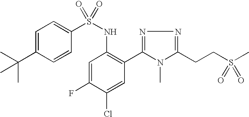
C1=C(C(C)(C)C)C=CC(S(NC2=C(C3=NN=C(CCS(C)(=O)=O)N3C)C=C(Cl)C(F)=C2)(=O)=O)=C1
